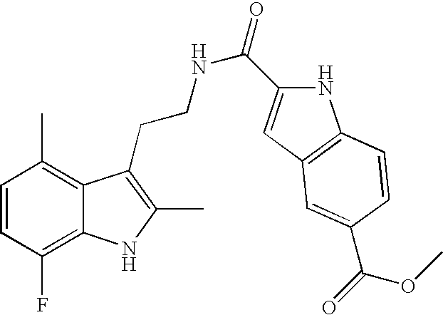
C1=CC(F)=C2C(=C1C)C(CCNC(=O)C1=CC3=C(N1)C=CC(C(=O)OC)=C3)=C(C)N2
